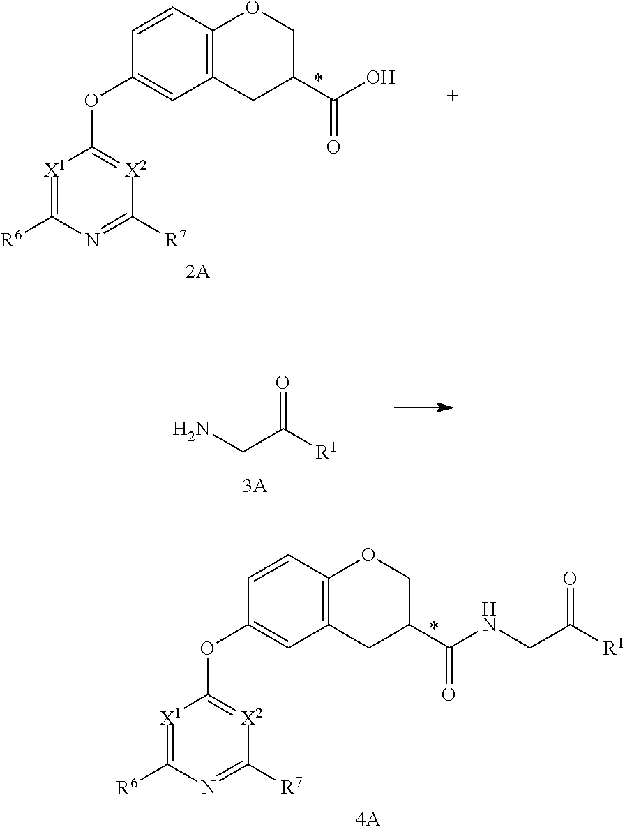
C1=CC2=C(C=C1OC1=[X2]C([R7])=NC([R6])=[X1]1)CC(C(O)=O)CO2.O=C([R1])CN.C1=CC2=C(C=C1OC1=[X2]C([R7])=NC([R6])=[X1]1)CC(C(NCC([R1])=O)=O)CO2
